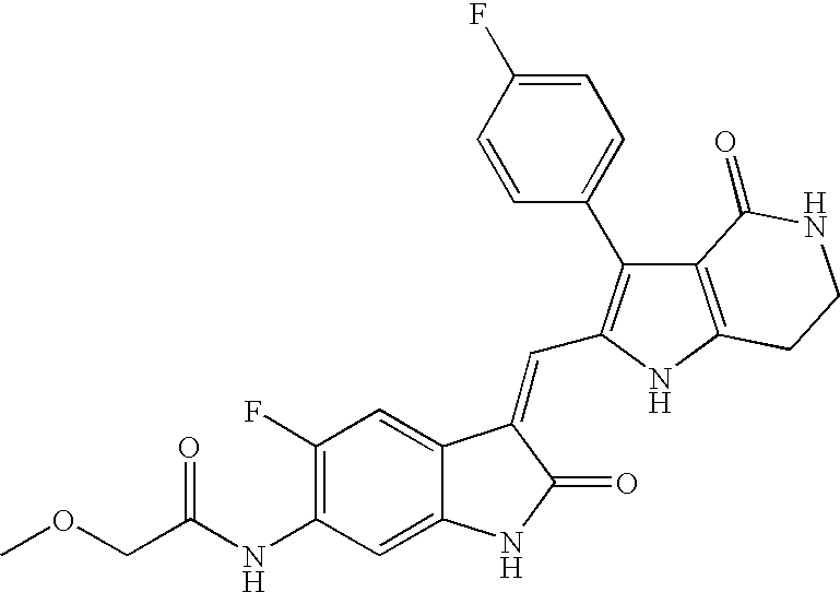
C1(NC(COC)=O)=C(F)C=C2C(=C1)NC(=O)C2=CC1=C(C2=CC=C(F)C=C2)C2=C(N1)CCNC2=O
